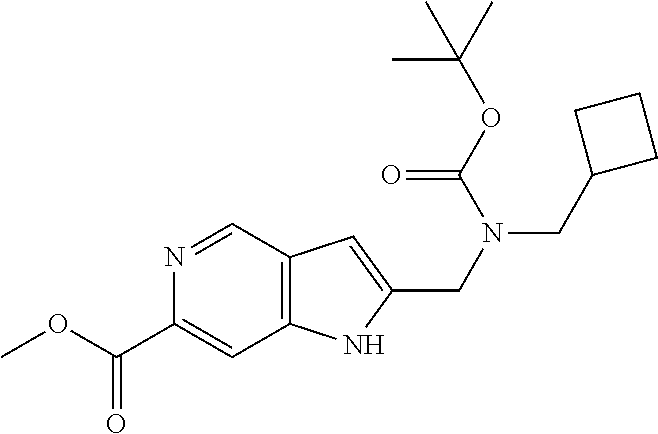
N1=CC2=C(C=C1C(OC)=O)NC(CN(CC1CCC1)C(OC(C)(C)C)=O)=C2
